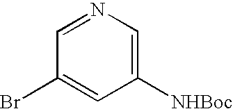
C1([NHBoc])=CN=CC(Br)=C1
